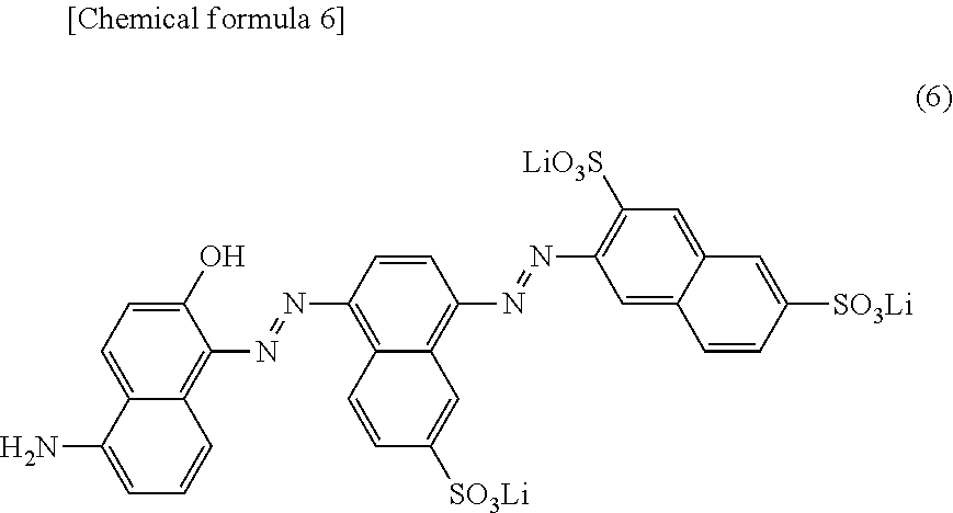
C1(O)=CC=C2C(=C1N=NC1=C3C(=C(N=NC4=C([LiO3S])C=C5C(=C4)C=CC([SO3Li])=C5)C=C1)C=C([SO3Li])C=C3)C=CC=C2N
